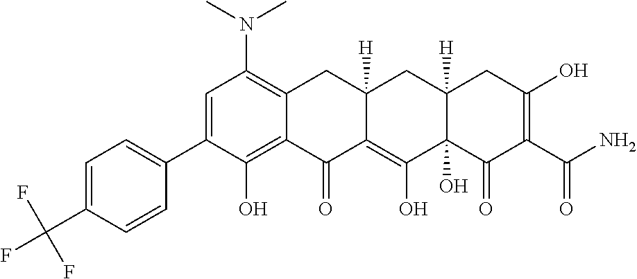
C1=C(C2=CC=C(C(F)(F)F)C=C2)C(O)=C2C(=C1N(C)C)CC1([H])C(=C(O)C3(O)C([H])(C1)CC(O)=C(C(N)=O)C3=O)C2=O
